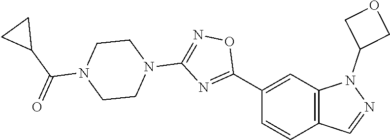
C1(C2=NC(N3CCN(C(C4CC4)=O)CC3)=NO2)=CC2=C(C=C1)C=NN2C1COC1
